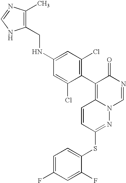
C1(CNC2=CC(Cl)=C(C3=C4N(C=NC3=O)N=C(SC3=CC=C(F)C=C3F)C=C4)C(Cl)=C2)=C(C)N=CN1
